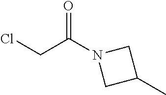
C(Cl)C(N1CC(C)C1)=O
